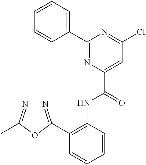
C1=CC=C(C2=NC(C(=O)NC3=C(C4=NN=C(C)O4)C=CC=C3)=CC(Cl)=N2)C=C1
